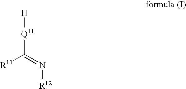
[R11]C(=N[R12])[Q11][H]
